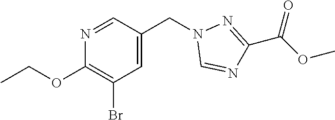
C1(OCC)=C(Br)C=C(CN2C=NC(C(=O)OC)=N2)C=N1
